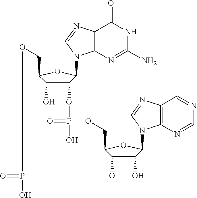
C12=C(N=C(N)NC1=O)N(C1C(OP(=O)(O)OCC3C(O)C(O)C(N4C5=C(C=NC=N5)N=C4)O3)C(O)C(CO)O1)C=N2.O=PO
